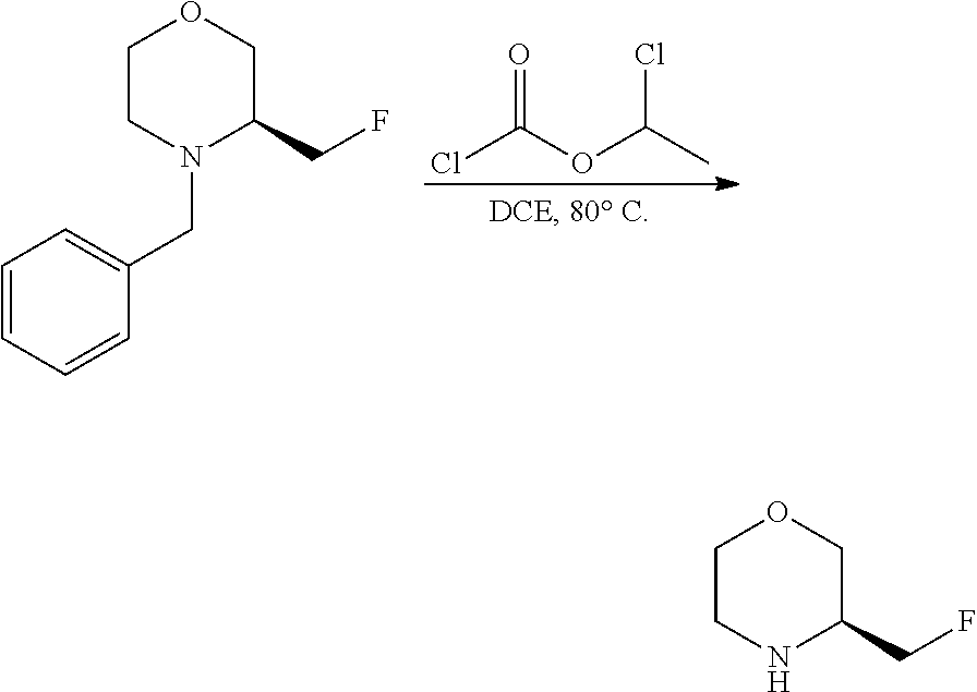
ClC(OC(C)Cl)=O.C1=CC=CC(CN2C(CF)COCC2)=C1.N1C(CF)COCC1
